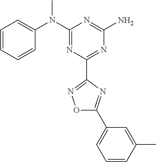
C1=CC=CC(N(C2=NC(C3=NOC(C4=CC=CC(C)=C4)=N3)=NC(N)=N2)C)=C1
